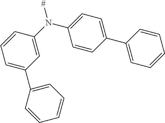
C1=CC(N(C2=CC=C(C3=CC=CC=C3)C=C2)[#])=CC(C2=CC=CC=C2)=C1
